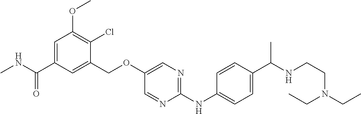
C1(COC2=CN=C(NC3=CC=C(C(NCCN(CC)CC)C)C=C3)N=C2)=CC(C(NC)=O)=CC(OC)=C1Cl
